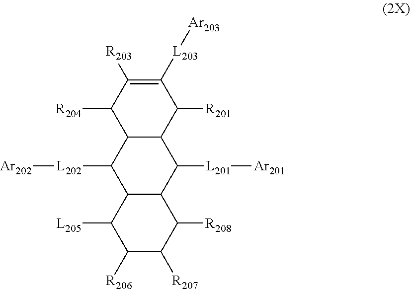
C1([R204])C2C(C([R201])C([L203][Ar203])=C1[R203])C([L201][Ar201])C1C(C2[L202][Ar202])C([L205])C([R206])C([R207])C1[R208]
